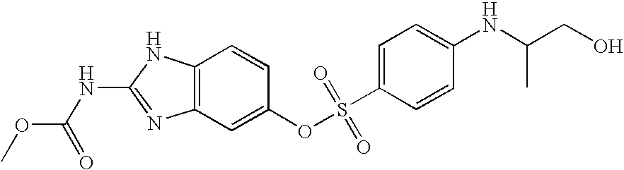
C12=C(C=C(OS(C3=CC=C(NC(CO)C)C=C3)(=O)=O)C=C1)N=C(NC(OC)=O)N2
